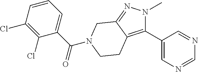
C1(C2=C3C(=NN2C)CN(C(C2=CC=CC(Cl)=C2Cl)=O)CC3)=CN=CN=C1
